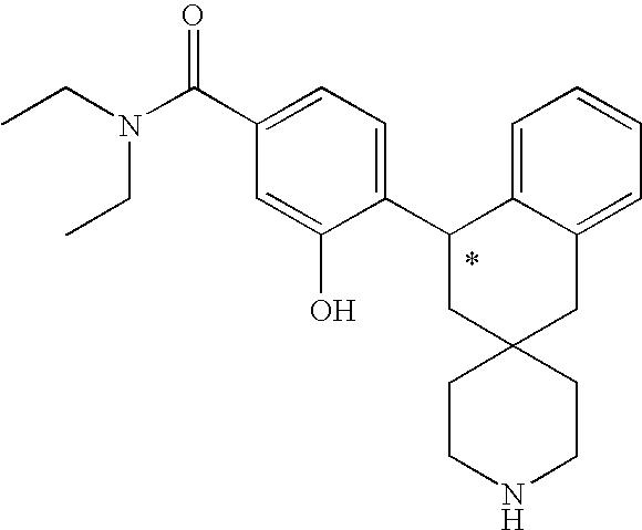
CCN(C(C1=CC=C(C2CC3(CC4=CC=CC=C24)CCNCC3)C(O)=C1)=O)CC
